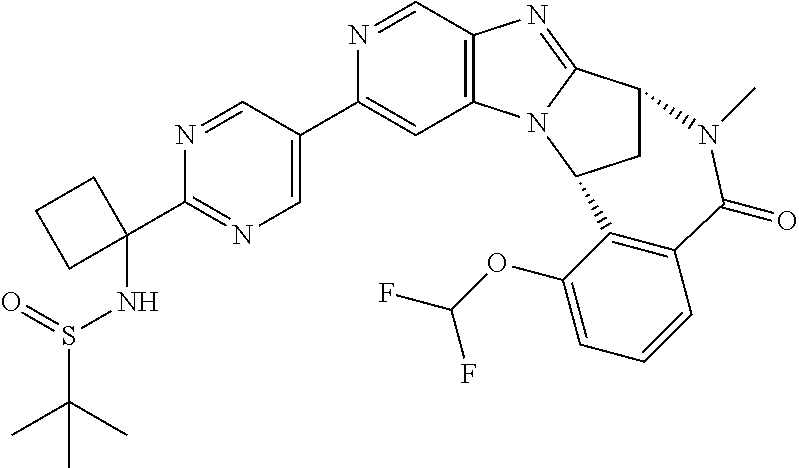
N1=CC2=C(C=C1C1=CN=C(C3(NS(C(C)(C)C)=O)CCC3)N=C1)N1C(=N2)C2CC1C1=C(C=CC=C1OC(F)F)C(=O)N2C
